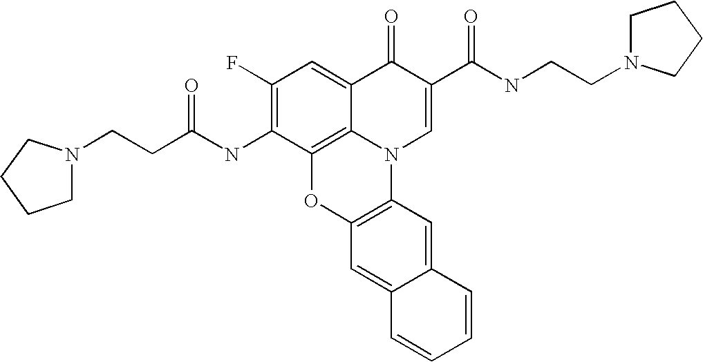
C1(F)=C(NC(=O)CCN2CCCC2)C2=C3C(=C1)C(=O)C(C(NCCN1CCCC1)=O)=CN3C1=C(O2)C=C2C(=C1)C=CC=C2
